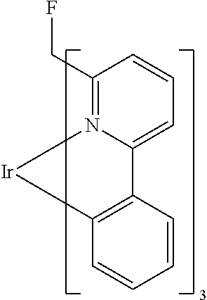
C1=CC(CF)=N2C(=C1)C1=C([Ir]2)C=CC=C1
